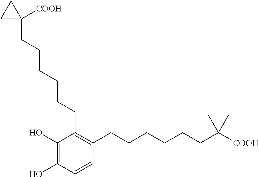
C1(O)=C(O)C(CCCCCCC2([COOH])CC2)=C(CCCCCCC(C)(C)[COOH])C=C1
